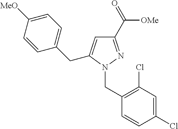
C1(CN2N=C(C(=O)[OMe])C=C2CC2=CC=C([MeO])C=C2)=C(Cl)C=C(Cl)C=C1
